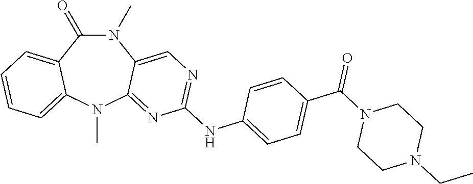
N1(C)C(=O)C2=CC=CC=C2N(C)C2=NC(NC3=CC=C(C(=O)N4CCN(CC)CC4)C=C3)=NC=C12
